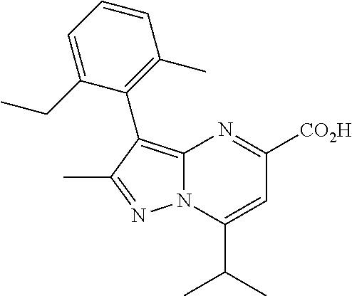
C12=C(C3=C(C)C=CC=C3CC)C(C)=NN1C(C(C)C)=CC([CO2H])=N2
